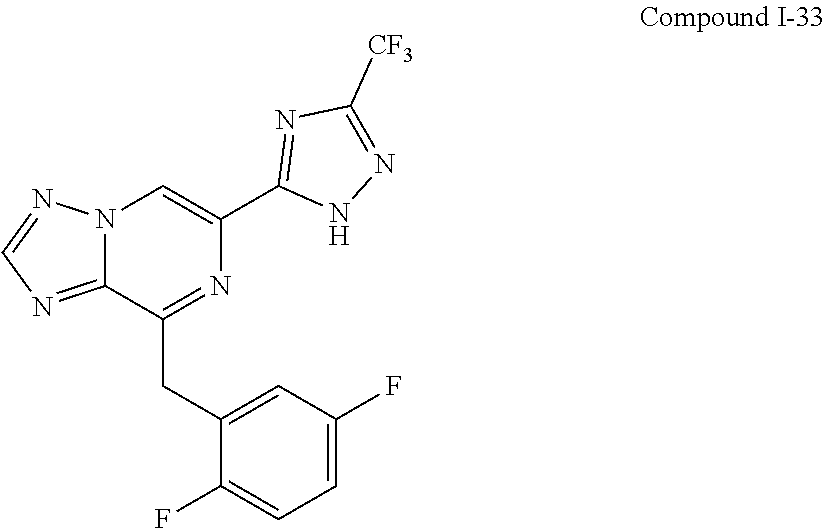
C1(CC2=NC(C3=NC([CF3])=NN3)=CN3C2=NC=N3)=CC(F)=CC=C1F
